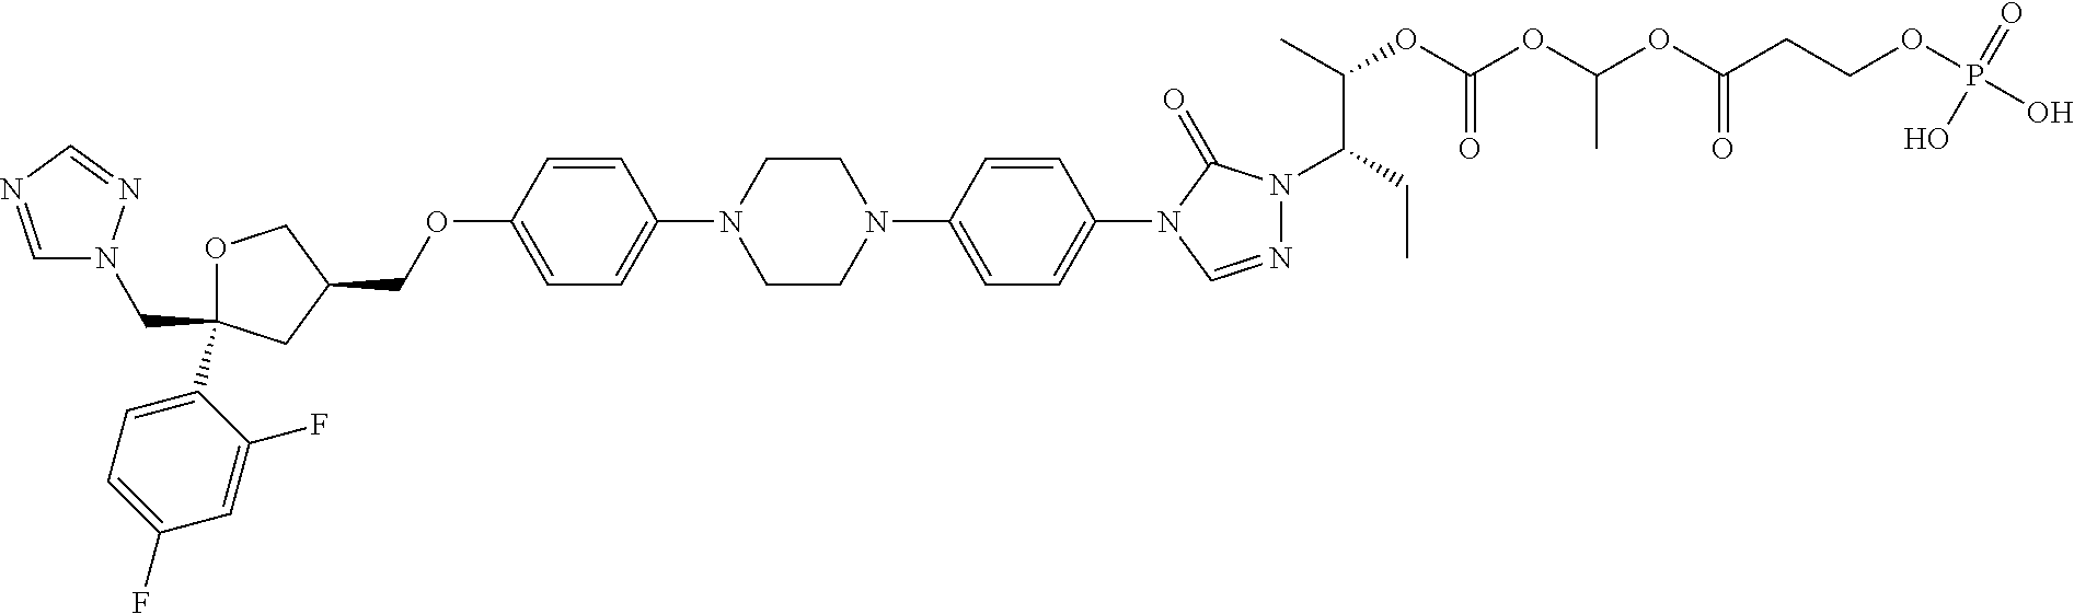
C1OC(C2=CC=C(F)C=C2F)(CN2C=NC=N2)CC1COC1=CC=C(N2CCN(C3=CC=C(N4C=NN(C(CC)C(C)OC(OC(OC(CCOP(O)(=O)O)=O)C)=O)C4=O)C=C3)CC2)C=C1
